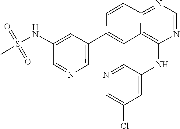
O=S(NC1=CC(C2=CC3=C(NC4=CC(Cl)=CN=C4)N=CN=C3C=C2)=CN=C1)(C)=O
